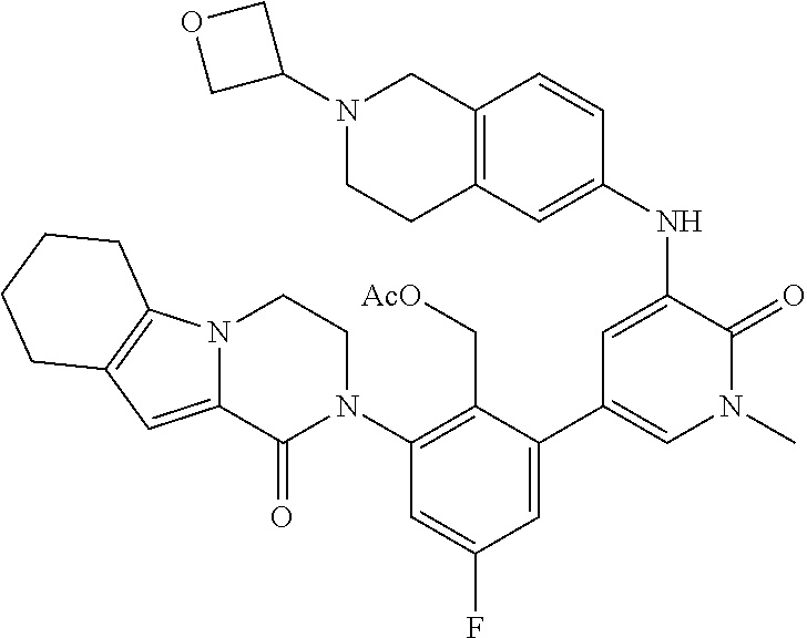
C1(C2=CC(F)=CC(N3CCN4C(=CC5=C4CCCC5)C3=O)=C2C[AcO])=CN(C)C(=O)C(NC2=CC3=C(C=C2)CN(C2COC2)CC3)=C1
